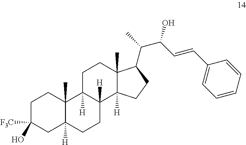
C1C(O)([F3C])CC2([H])C(C)(C1)C1([H])C([H])(CC2)C2([H])C(C)(CC1)C(C(C)C(C=CC1=CC=CC=C1)O)CC2
